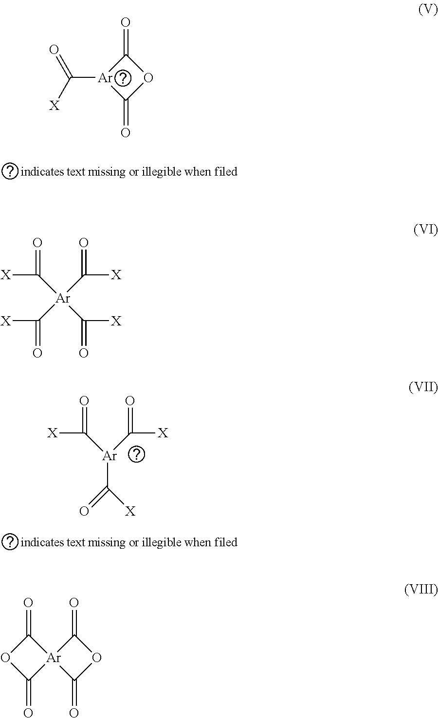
[Ar](C([X])=O)(C([X])=O)C([X])=O.O=C1[Ar](C([X])=O)C(=O)O1.[Ar](C([X])=O)(C([X])=O)(C([X])=O)C([X])=O.O=C1OC(=O)[Ar]12C(=O)OC2=O
